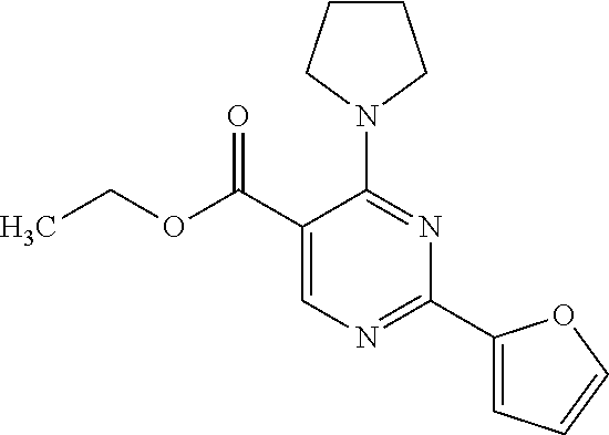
C1(N2CCCC2)=NC(C2=CC=CO2)=NC=C1C(OCC)=O
